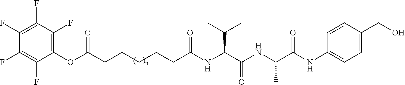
C1=C(CO)C=CC(NC(C(NC(C(NC(CCCCCC(OC2=C(F)C(F)=C(F)C(F)=C2F)=O)=O)C(C)C)=O)C)=O)=C1
